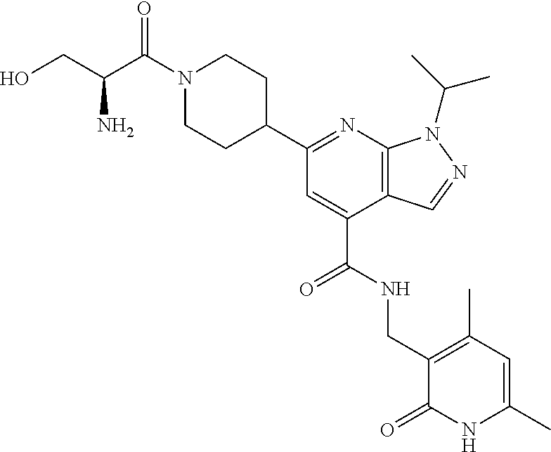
C(C1=CC(C2CCN(C(C(CO)N)=O)CC2)=NC2=C1C=NN2C(C)C)(NCC1=C(C)C=C(C)NC1=O)=O
